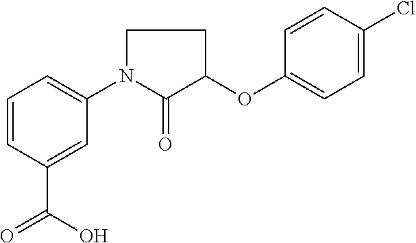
C1=CC(C(=O)O)=CC(N2C(=O)C(OC3=CC=C(Cl)C=C3)CC2)=C1
